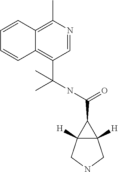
C12([H])C([H])(CNC1)C2C(=O)NC(C1=C2C(=C(C)N=C1)C=CC=C2)(C)C
